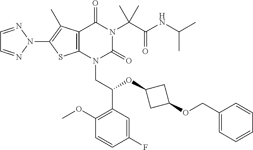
C12=C(N(CC(C3=C(OC)C=CC(F)=C3)OC3CC(OCC4=CC=CC=C4)C3)C(=O)N(C(C(NC(C)C)=O)(C)C)C1=O)SC(N1N=CC=N1)=C2C
